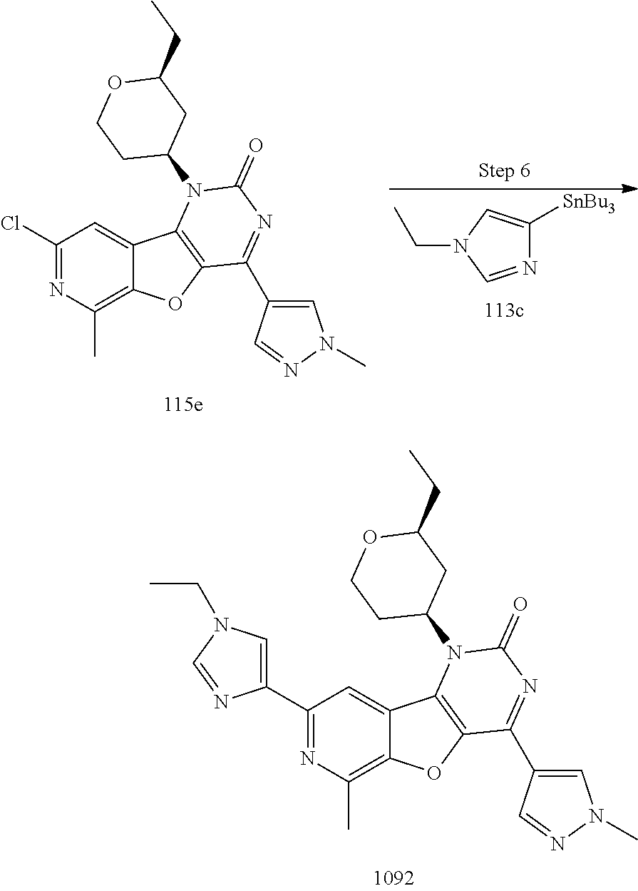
N1=CN(CC)C=C1[SnBu3].C1(Cl)=NC(C)=C2C(=C1)C1=C(O2)C(C2=CN(C)N=C2)=NC(=O)N1C1CC(CC)OCC1.C1(C2=CN(CC)C=N2)=NC(C)=C2C(=C1)C1=C(O2)C(C2=CN(C)N=C2)=NC(=O)N1C1CC(CC)OCC1
